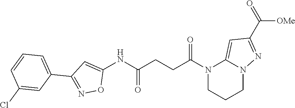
C1(NC(CCC(N2CCCN3C2=CC(C(=O)[OMe])=N3)=O)=O)=CC(C2=CC=CC(Cl)=C2)=NO1
